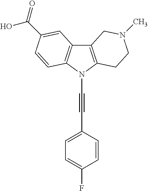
C12=C(N(C#CC3=CC=C(F)C=C3)C3=C1C=C(C(=O)O)C=C3)CCN(C)C2
